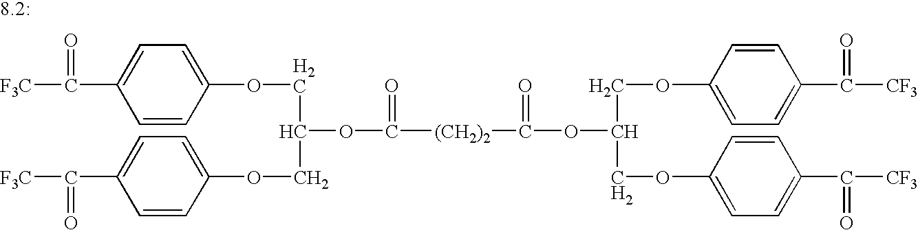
C1(C([F3C])=O)=CC=C(OCC(OC([(CH2)2]C(OC(COC2=CC=C(C([CF3])=O)C=C2)COC2=CC=C(C(=O)[CF3])C=C2)=O)=O)COC2=CC=C(C([F3C])=O)C=C2)C=C1
